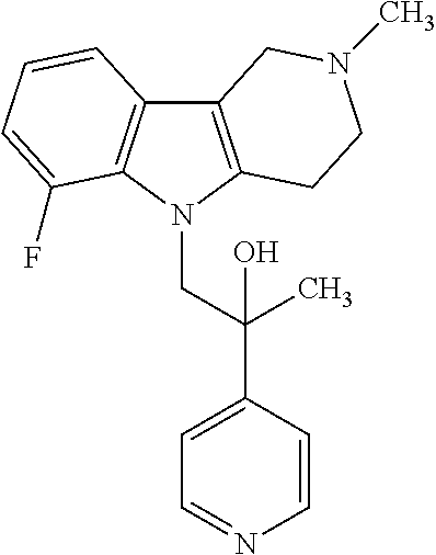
C12=C(N(CC(C3=CC=NC=C3)(C)O)C3=C1C=CC=C3F)CCN(C)C2
